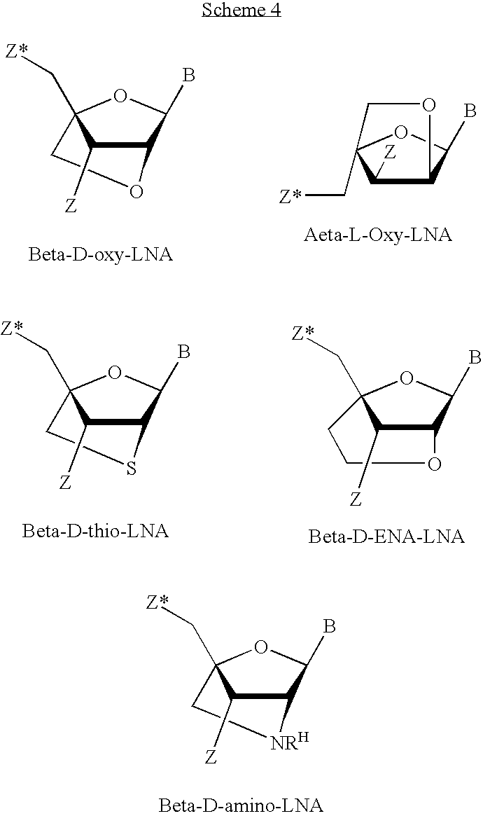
C12C(B)OC(C[Z*])(CO1)C2[Z].C12C(B)OC(C[Z*])(C1[Z])CO2.C12C(B)OC(C[Z*])(CS1)C2[Z].C12C(B)OC(C[Z*])(C1[Z])CCO2.C12C(B)OC(C[Z*])(C[NRH]1)C2[Z]
